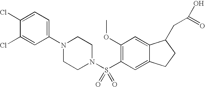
C1(N2CCN(S(C3=C(OC)C=C4C(=C3)CCC4CC(=O)O)(=O)=O)CC2)=CC=C(Cl)C(Cl)=C1
